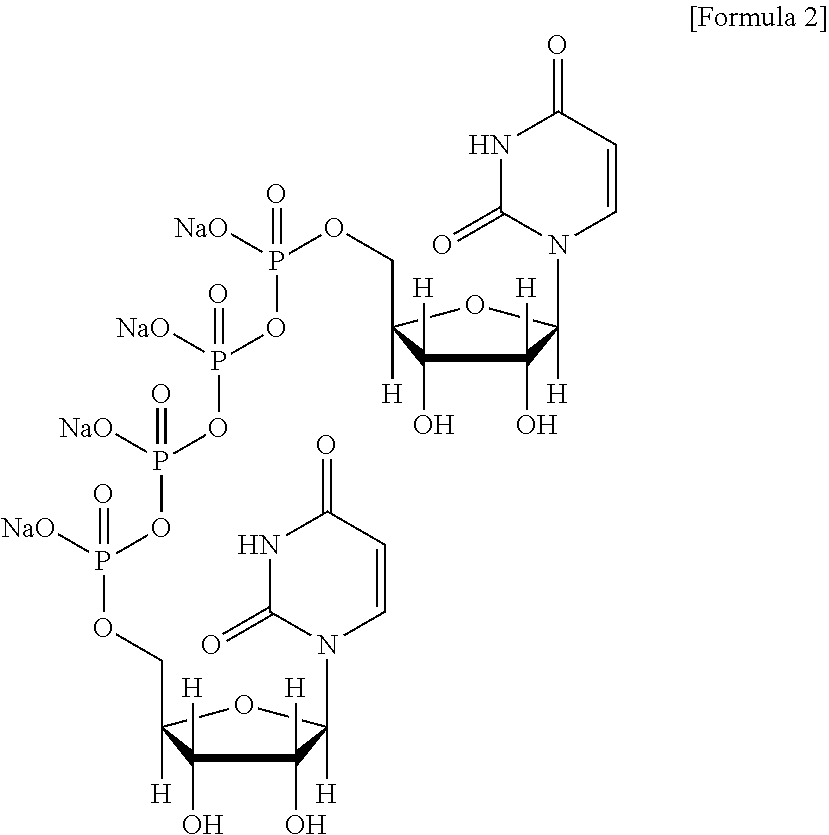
N1C(=O)N(C2([H])C([H])(O)C([H])(O)C([H])(COP([NaO])(OP([NaO])(OP([NaO])(OP([NaO])(OCC3([H])OC(N4C(=O)NC(=O)C=C4)([H])C([H])(O)C3([H])O)=O)=O)=O)=O)O2)C=CC1=O
